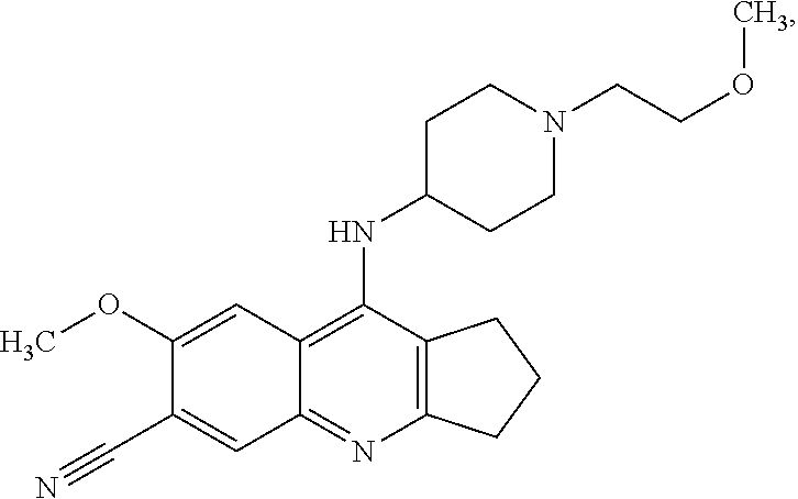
C12=C(N=C3C(=C1NC1CCN(CCOC)CC1)C=C(OC)C(C#N)=C3)CCC2
